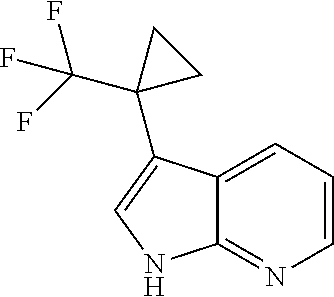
C12=CC=CN=C1NC=C2C1(C(F)(F)F)CC1
